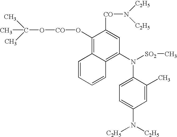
CC(C)(C)O[CO]OC1=C2C(=C(N([SO2]C)C3=CC=C(N([C2H5])[C2H5])C=C3C)C=C1[CO]N([C2H5])[C2H5])C=CC=C2
